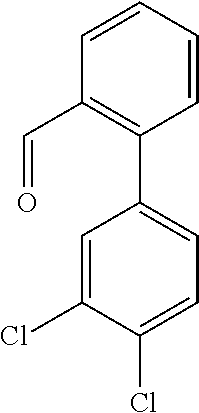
C1=CC(C=O)=C(C2=CC=C(Cl)C(Cl)=C2)C=C1
